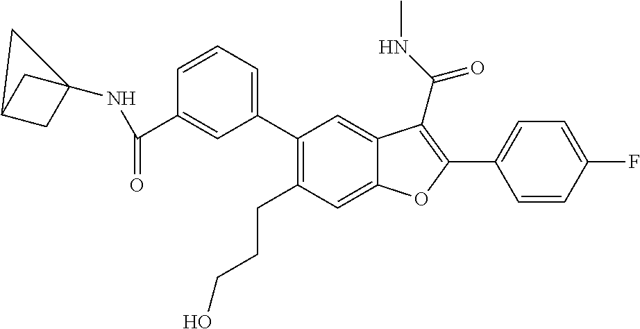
C1=CC(F)=CC=C1C1=C(C(=O)NC)C2=CC(C3=CC=CC(C(NC45CC(C4)C5)=O)=C3)=C(CCCO)C=C2O1
